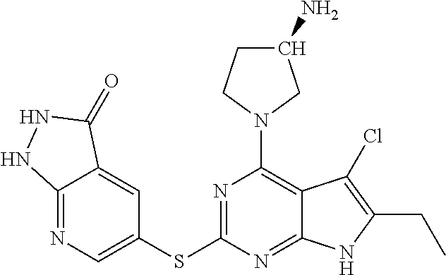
N1=C2C(=CC(SC3=NC(N4CC(N)CC4)=C4C(=N3)NC(CC)=C4Cl)=C1)C(=O)NN2
